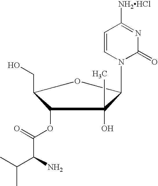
C1(CO)OC(N2C(=O)N=C([NH2HCl])C=C2)C(O)(C)C1OC(C(C(C)C)N)=O
